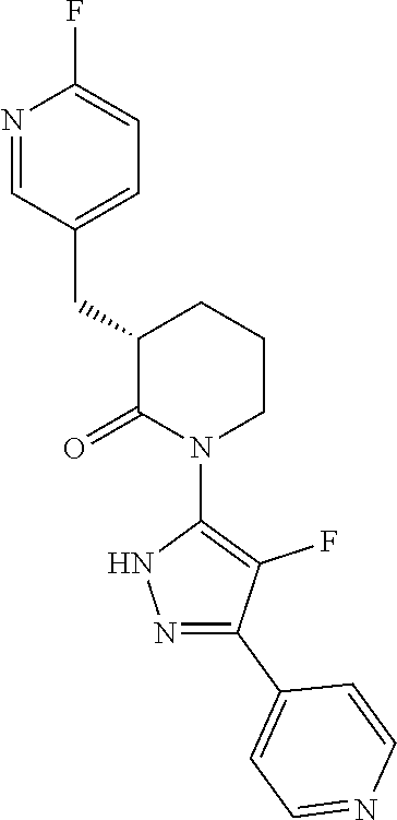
N1=CC(CC2C(=O)N(C3=C(F)C(C4=CC=NC=C4)=NN3)CCC2)=CC=C1F
